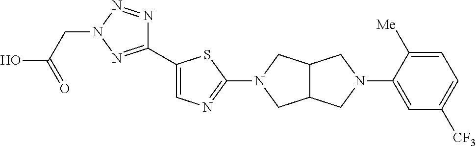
C1(C2=CN=C(N3CC4C(C3)CN(C3=CC([CF3])=CC=C3[Me])C4)S2)=NN(CC(O)=O)N=N1
